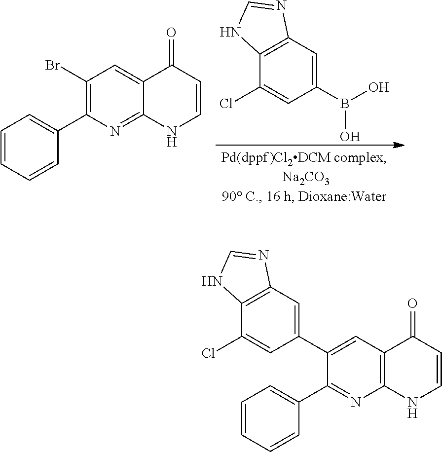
C12=C(C=C(B(O)O)C=C1Cl)N=CN2.C1=CC=CC(C2=C(Br)C=C3C(=N2)NC=CC3=O)=C1.C1=CC=CC(C2=NC3=C(C=C2C2=CC4=C(C(Cl)=C2)NC=N4)C(=O)C=CN3)=C1
